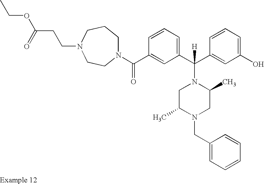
N1(C(C2=CC(C(C3=CC(O)=CC=C3)([H])N3CC(C)N(CC4=CC=CC=C4)CC3C)=CC=C2)=O)CCCN(CCC(OCC)=O)CC1
